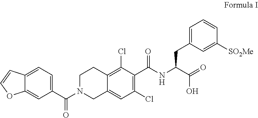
C(C(=O)O)(NC(C1=C(Cl)C=C2C(=C1Cl)CCN(C(=O)C1=CC=C3C(=C1)OC=C3)C2)=O)CC1=CC=CC([SO2Me])=C1
